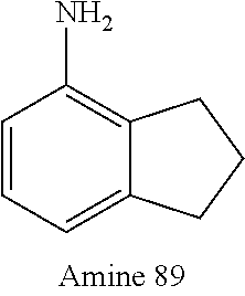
NC1=C2C(=CC=C1)CCC2
